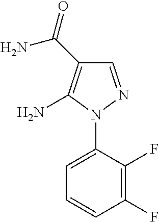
C1=NN(C2=CC=CC(F)=C2F)C(N)=C1C(=O)N
